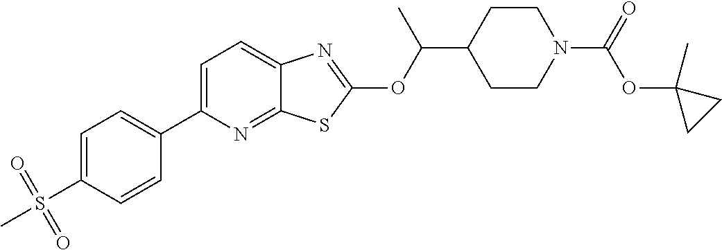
C1=C(C2=CC=C(S(C)(=O)=O)C=C2)N=C2C(=C1)N=C(OC(C1CCN(C(=O)OC3(C)CC3)CC1)C)S2
